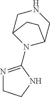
N1=C(N2C3CNCC2CC3)NCC1
